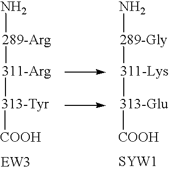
[SYW1].N[289-Arg][311-Arg][313-Tyr][COOH].N[289-Gly][311-Lys][313-Glu][COOH]
